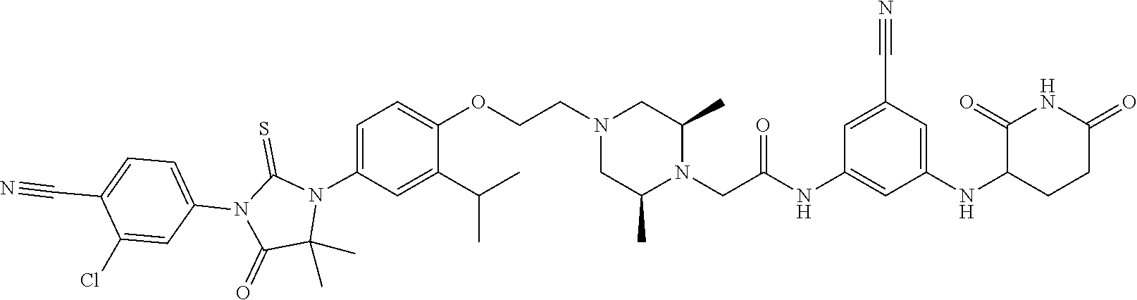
C1(C)(C)N(C2=CC=C(OCCN3CC(C)N(CC(NC4=CC(NC5C(=O)NC(=O)CC5)=CC(C#N)=C4)=O)C(C)C3)C(C(C)C)=C2)C(=S)N(C2=CC=C(C#N)C(Cl)=C2)C1=O
